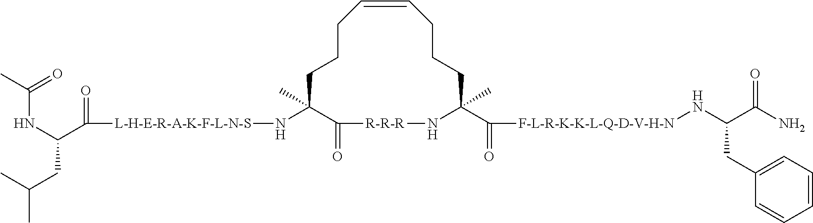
C1CCC=CCCCC(C(=O)[F-L-R-K-K-L-Q-D-V-H-N]NC(CC2=CC=CC=C2)C(=O)N)(C)N[R-R-R]C(=O)C1(C)N[L-H-E-R-A-K-F-L-N-S]C(C(NC(=O)C)CC(C)C)=O
